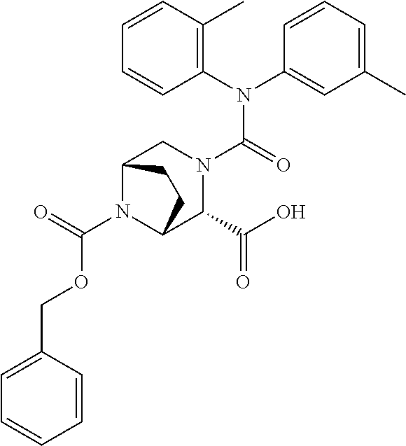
C1(COC(N2C3C(C(O)=O)N(C(N(C4=C(C)C=CC=C4)C4=CC(C)=CC=C4)=O)CC2CC3)=O)=CC=CC=C1
